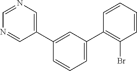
C1=C(C2=C(Br)C=CC=C2)C=C(C2=CN=CN=C2)C=C1
